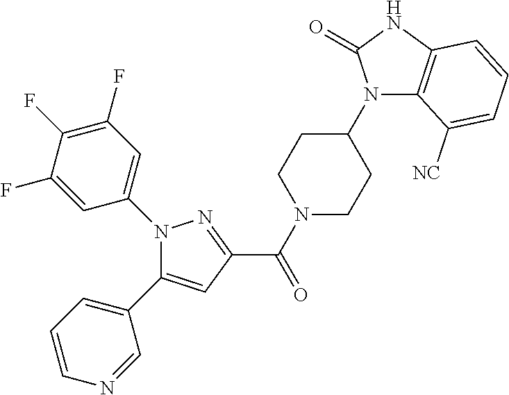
N1(C(C2=NN(C3=CC(F)=C(F)C(F)=C3)C(C3=CC=CN=C3)=C2)=O)CCC(N2C3=C(NC2=O)C=CC=C3[NC])CC1
